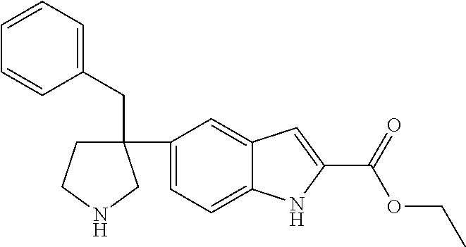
C1CNCC1(C1=CC=C2C(=C1)C=C(C(=O)OCC)N2)CC1=CC=CC=C1
